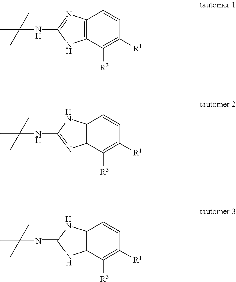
C12=C(C([R3])=C([R1])C=C1)NC(NC(C)(C)C)=N2.C12=C(C([R3])=C([R1])C=C1)N=C(NC(C)(C)C)N2.C12=C(C([R3])=C([R1])C=C1)NC(=NC(C)(C)C)N2
